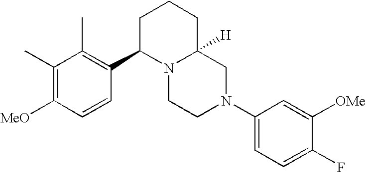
C1(C)=C([MeO])C=CC(C2N3C([H])(CCC2)CN(C2=CC=C(F)C([OMe])=C2)CC3)=C1C
